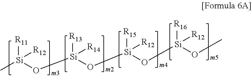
C[Si]([R12])(O[Si]([R13])([R14])O[Si]([R15])([R12])O[Si]([R16])([R12])OC)[R11]
